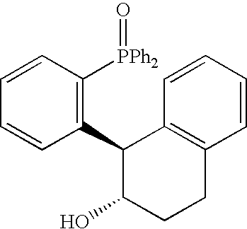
C1=CC([PPh2]=O)=C(C2C3=C(CCC2O)C=CC=C3)C=C1
